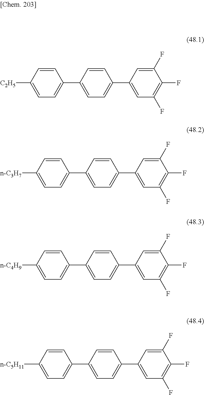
C1=CC([C2H5])=CC=C1C1=CC=C(C2=CC(F)=C(F)C(F)=C2)C=C1.C1=CC([n-C3H7])=CC=C1C1=CC=C(C2=CC(F)=C(F)C(F)=C2)C=C1.C1=CC([n-C4H9])=CC=C1C1=CC=C(C2=CC(F)=C(F)C(F)=C2)C=C1.C1=CC([n-C5H11])=CC=C1C1=CC=C(C2=CC(F)=C(F)C(F)=C2)C=C1
